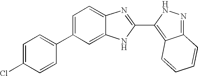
C1=C(C2=CC=C(Cl)C=C2)C=C2C(=C1)N=C(C1=C3C(=NN1)C=CC=C3)N2
